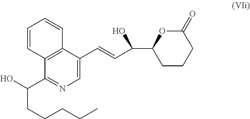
C12=C(C(C=CC(O)C3OC(=O)CCC3)=CN=C1C(O)CCCCC)C=CC=C2
